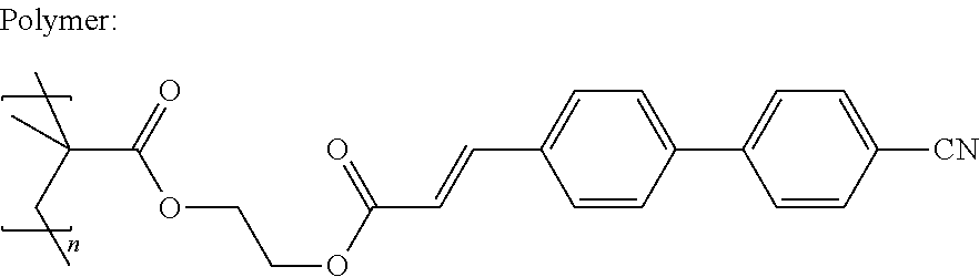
CC(CC)(C)C(=O)OCCOC(C=CC1=CC=C(C2=CC=C([CN])C=C2)C=C1)=O
